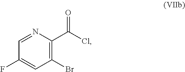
C1=NC(C(Cl)=O)=C(Br)C=C1F
